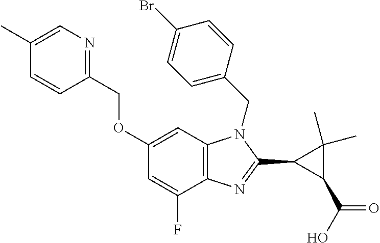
C1(C)=CN=C(COC2=CC3=C(C(F)=C2)N=C(C2C(C(=O)O)C2(C)C)N3CC2=CC=C(Br)C=C2)C=C1
